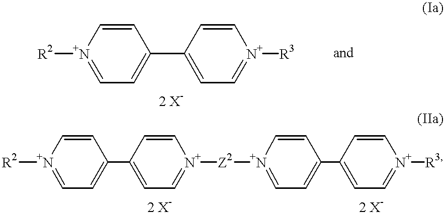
C1=C[N+]([R2])=CC=C1C1=CC=[N+]([R3])C=C1.C1=C[N+]([R2])=CC=C1C1=CC=[N+]([Z2][N+]2=CC=C(C3=CC=[N+]([R3])C=C3)C=C2)C=C1
